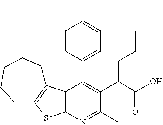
C12=C(N=C(C)C(C(C(O)=O)CCC)=C1C1=CC=C(C)C=C1)SC1=C2CCCCC1
